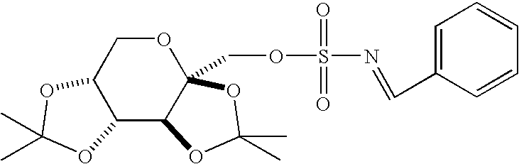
C12C3C(COS(=O)(=O)N=CC4=CC=CC=C4)(OCC1OC(C)(C)O2)OC(C)(C)O3
